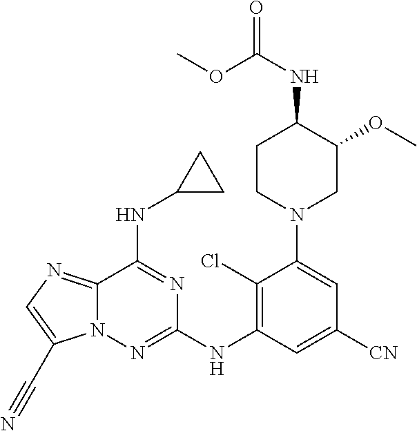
COC(NC1C(OC)CN(C2=CC([CN])=CC(NC3=NN4C(=NC=C4C#N)C(NC4CC4)=N3)=C2Cl)CC1)=O
